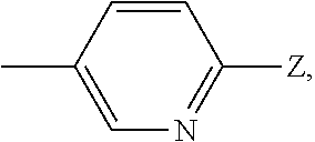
CC1=CN=C([Z])C=C1
